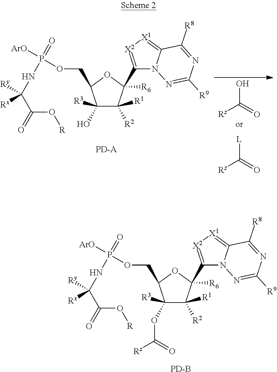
C1(C2([R6])C([R1])([R2])C(O)([R3])C(COP([ArO])(=O)NC(C(O[R])=O)([Ry])[Rx])O2)=[X2][X1]=C2N1N=C([R9])N=C2[R8].[Rz]C(=O)O.[Rz]C(=O)[L].C1(C2([R6])C([R1])([R2])C(OC([Rz])=O)([R3])C(COP([ArO])(=O)NC(C(O[R])=O)([Ry])[Rx])O2)=[X2][X1]=C2N1N=C([R9])N=C2[R8].[PD-B]
